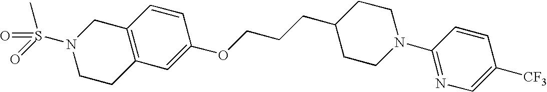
C12=C(C=C(OCCCC3CCN(C4=NC=C([CF3])C=C4)CC3)C=C1)CCN(S(C)(=O)=O)C2
